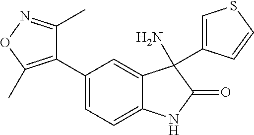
C1(C2=C(C)ON=C2C)=CC=C2C(=C1)C(C1=CSC=C1)(N)C(=O)N2
